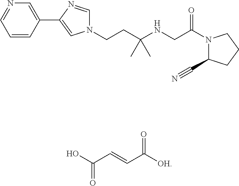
C1=NC(C2=CN=CC=C2)=CN1CCC(NCC(N1C(C#N)CCC1)=O)(C)C.OC(C=CC([OH])=O)=O
